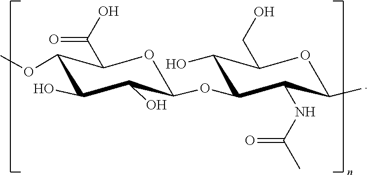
O1C(OC2C(O)C(CO)OC(C)C2NC(C)=O)C(O)C(O)C(OC)C1C(O)=O
